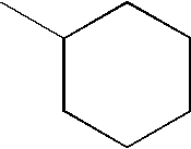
C1(C)CCCCC1
